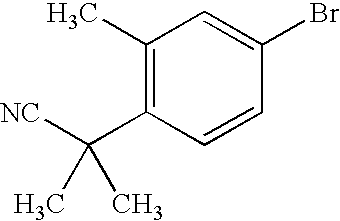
C1(C)=C(C([NC])(C)C)C=CC(Br)=C1
